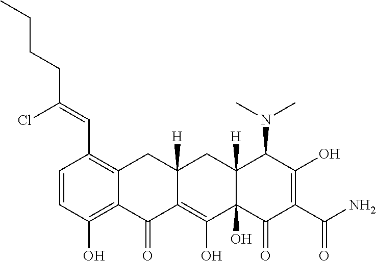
C1=CC(O)=C2C(=C1C=C(CCCC)Cl)CC1([H])C(=C(O)C3(O)C([H])(C1)C(N(C)C)C(O)=C(C(N)=O)C3=O)C2=O
